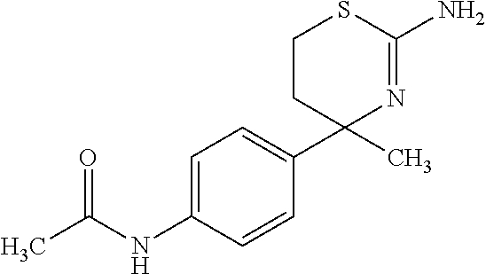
C1(NC(C)=O)=CC=C(C2(C)N=C(N)SCC2)C=C1
